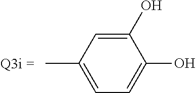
CC1=CC=C(O)C(O)=C1
